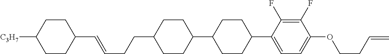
C1(C=CCCC2CCC(C3CCC(C4=CC=C(OCCC=C)C(F)=C4F)CC3)CC2)CCC([C3H7])CC1
